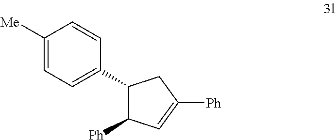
C1([Me])=CC=C(C2C([Ph])C=C([Ph])C2)C=C1
